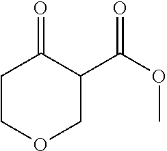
C1COCC(C(OC)=O)C1=O
